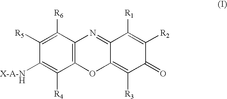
C1([R5])=C([R6])C2=C(C([R4])=C1[X-A-NH])OC1=C([R3])C(=O)C([R2])=C([R1])C1=N2
